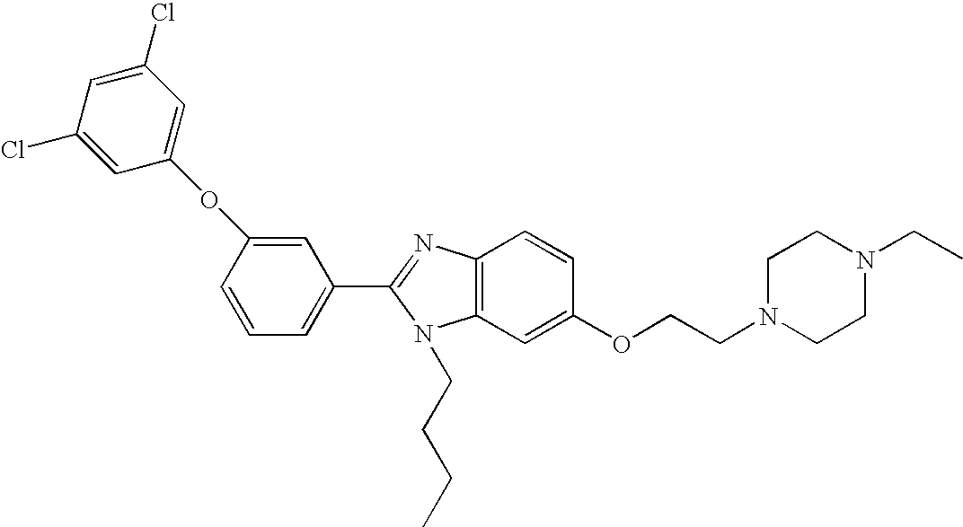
C1(C2=NC3=C(N2CCCC)C=C(OCCN2CCN(CC)CC2)C=C3)=CC=CC(OC2=CC(Cl)=CC(Cl)=C2)=C1
